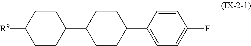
C1CC(C2CCC(C3=CC=C(F)C=C3)CC2)CCC1[R9]
